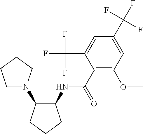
C1(NC(C2=C(OC)C=C(C(F)(F)F)C=C2C(F)(F)F)=O)C(N2CCCC2)CCC1
